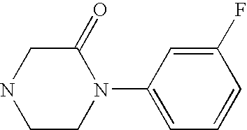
C1CN(C2=CC=CC(F)=C2)C(=O)CN1
